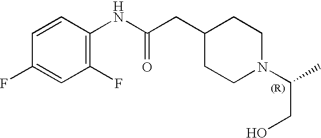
C1=CC(NC(=O)CC2CCN(C(C)CO)CC2)=C(F)C=C1F
